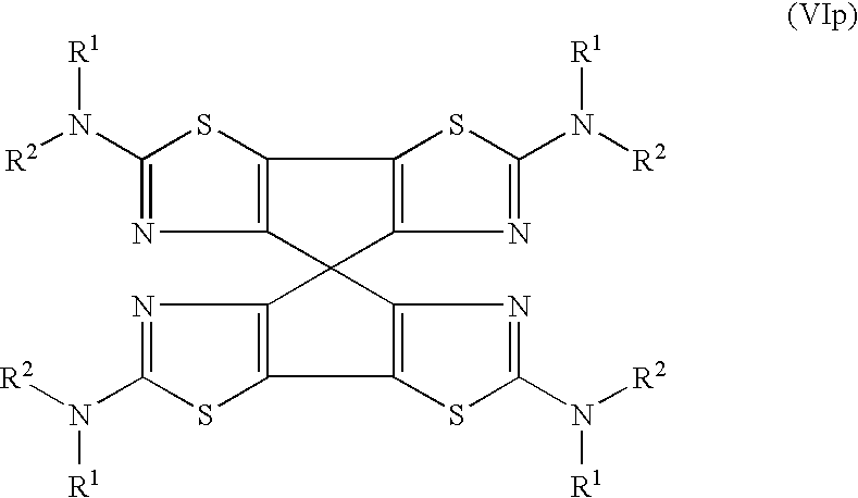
C12=C(N=C(N([R2])[R1])S1)C1(C3=C2SC(N([R2])[R1])=N3)C2=C(SC(N([R2])[R1])=N2)C2=C1N=C(N([R2])[R1])S2
